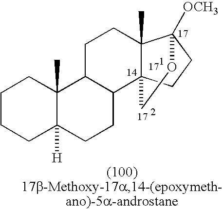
C1CCC2([H])C(C)(C1)C1C(CC2)C23C(C)(CC1)C([OCH3])(CC2)OC3
